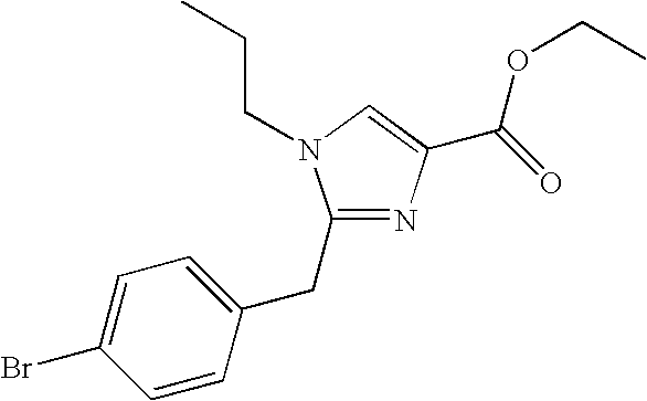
C1=CC(CC2=NC(C(=O)OCC)=CN2CCC)=CC=C1Br
